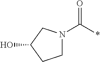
C1N(C(*)=O)CC(O)C1
